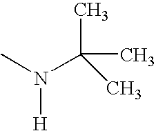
[H]N(C)C(C)(C)C
